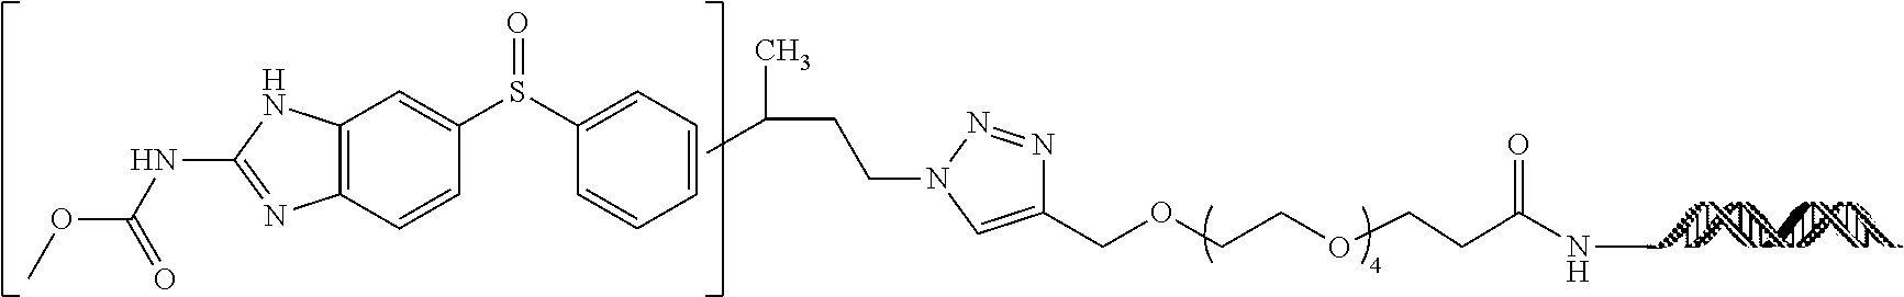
C1(COCCOCCC(NC)=O)=CN(CCC(C)C)N=N1.C1=CC=C(S(C2=CC3=C(C=C2)N=C(NC(OC)=O)N3)=O)C=C1
